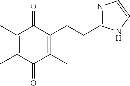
C1(C)=C(C)C(=O)C(C)=C(CCC2=NC=CN2)C1=O
